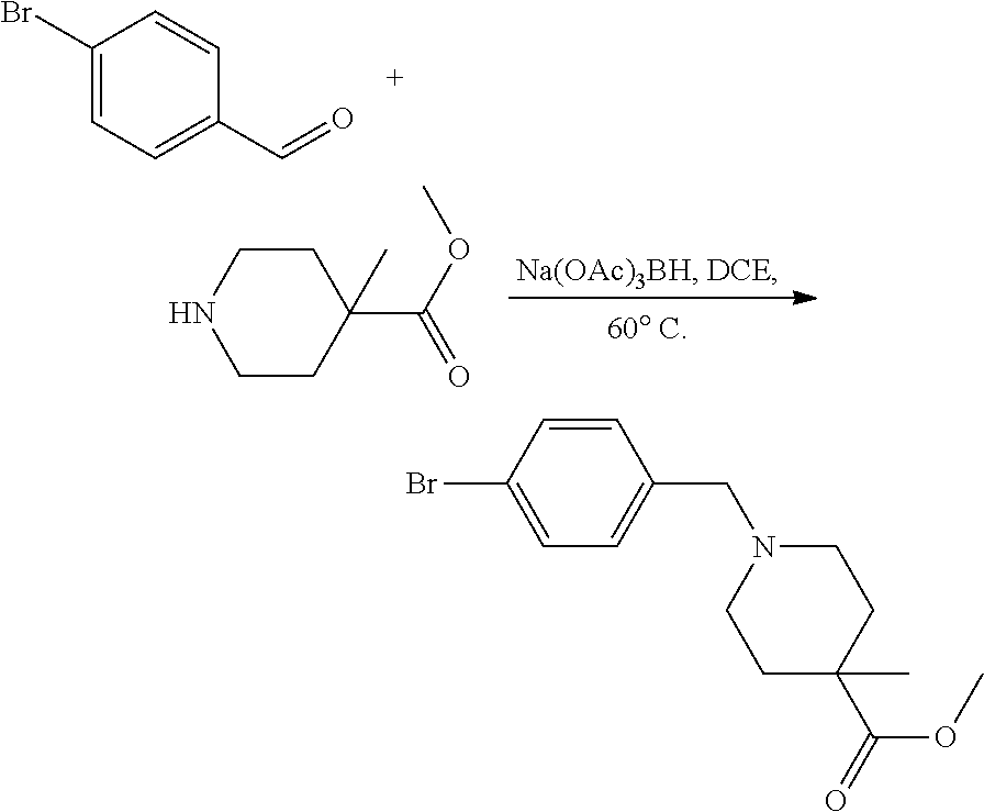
C1(CN2CCC(C(=O)OC)(C)CC2)=CC=C(Br)C=C1.C1(Br)=CC=C(C=O)C=C1.C1(C(OC)=O)(C)CCNCC1
